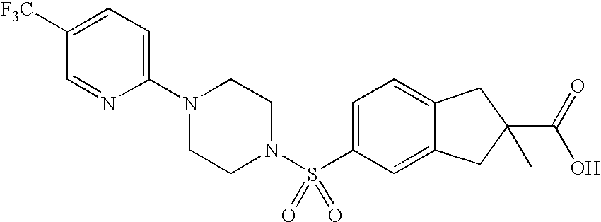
C1(N2CCN(S(C3=CC=C4C(=C3)CC(C(=O)O)(C)C4)(=O)=O)CC2)=CC=C([F3C])C=N1
